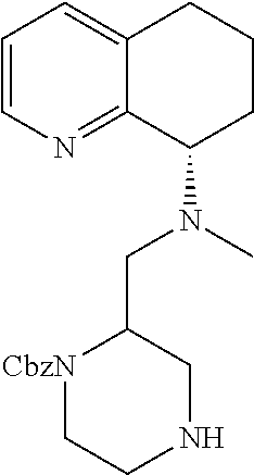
C1=CN=C2C(=C1)CCCC2N(C)CC1[CbzN]CCNC1
